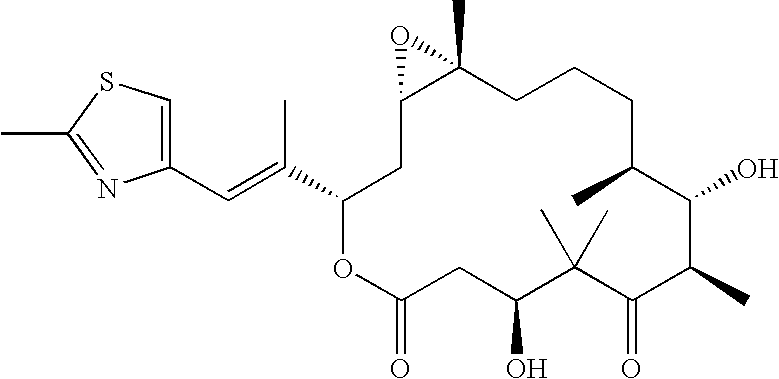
C1(C=C(C2CC3C(C)(CCCC(C)C(O)C(C)C(=O)C(C)(C)C(O)CC(=O)O2)O3)C)=CSC(C)=N1
